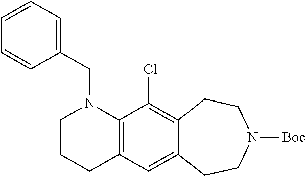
C12=C(C(Cl)=C3C(=C1)CCN([Boc])CC3)N(CC1=CC=CC=C1)CCC2
